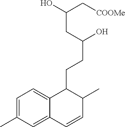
C1=C(C)C=C2C(=C1)C(CCC(O)CC(C[COOMe])O)C(C)C=C2
